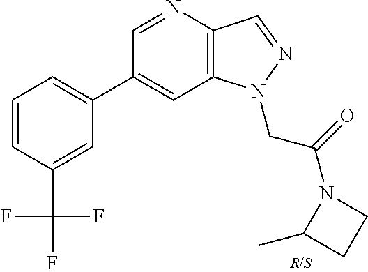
C1(C2=CC=CC(C(F)(F)F)=C2)=CC2=C(C=NN2CC(N2C(C)CC2)=O)N=C1
